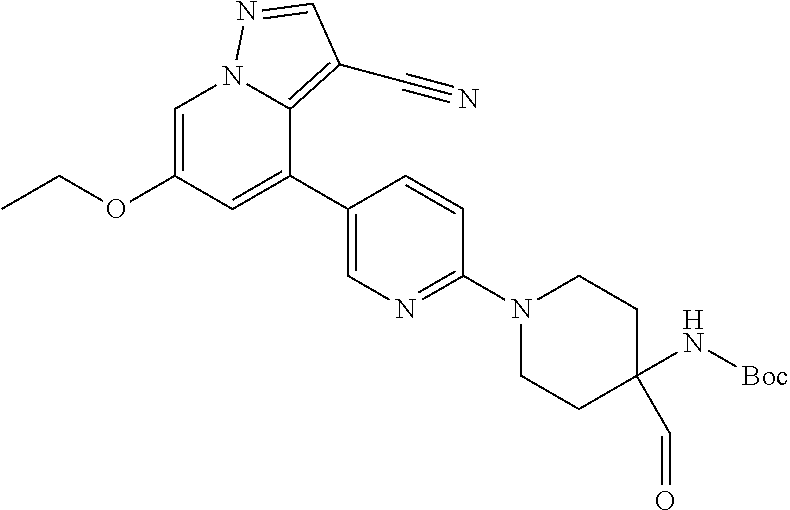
C1=C(OCC)C=C(C2=CN=C(N3CCC(N[Boc])(C=O)CC3)C=C2)C2=C(C#N)C=NN12
